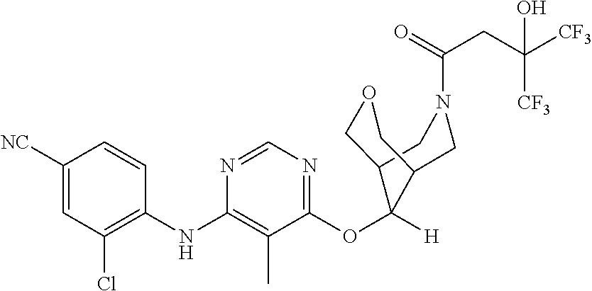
C1=CC(NC2=C(C)C(OC3([H])C4COCC3CN(C(=O)CC([CF3])([CF3])O)C4)=NC=N2)=C(Cl)C=C1[NC]
